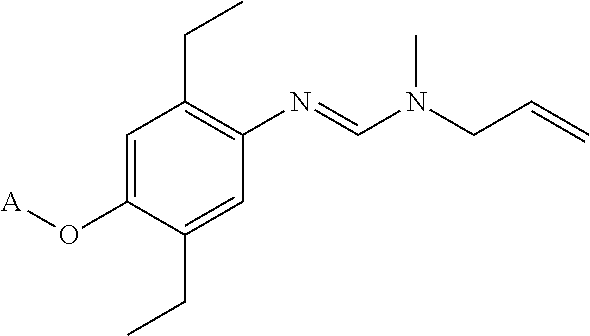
C1=C(O[A])C(CC)=CC(N=CN(CC=C)C)=C1CC
